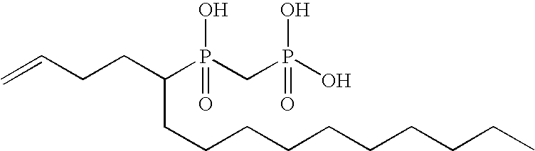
C=CCCC(P(CP(O)(O)=O)(O)=O)CCCCCCCCCC
